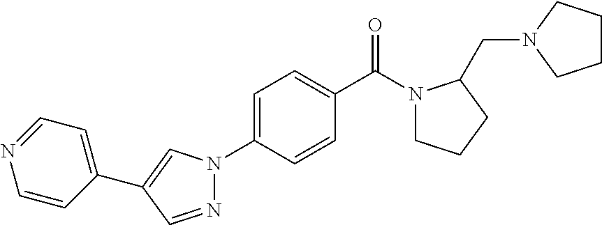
N1=CC(C2=CC=NC=C2)=CN1C1=CC=C(C(N2CCCC2CN2CCCC2)=O)C=C1
